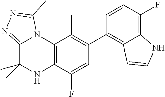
C12=C(C(F)=CC(C3=C4C(=C(F)C=C3)NC=C4)=C1C)NC(C)(C)C1=NN=C(C)N21
